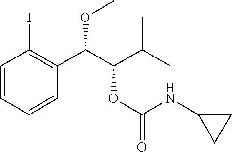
C1=CC=CC(C(C(C(C)C)OC(=O)NC2CC2)OC)=C1I
